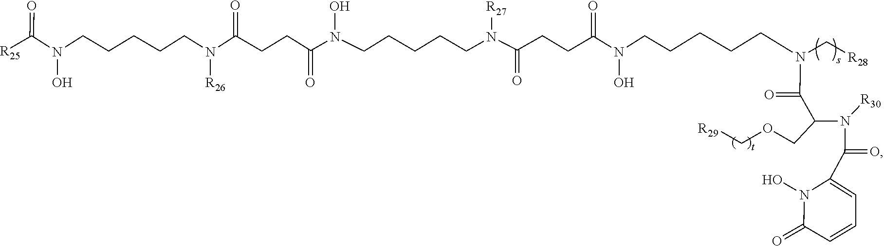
N([R30])(C(C1=CC=CC(=O)N1O)=O)C(COC[R29])C(=O)N(CCCCCN(O)C(CCC(N([R27])CCCCCN(O)C(CCC(N([R26])CCCCCN(O)C(=O)[R25])=O)=O)=O)=O)C[R28]
